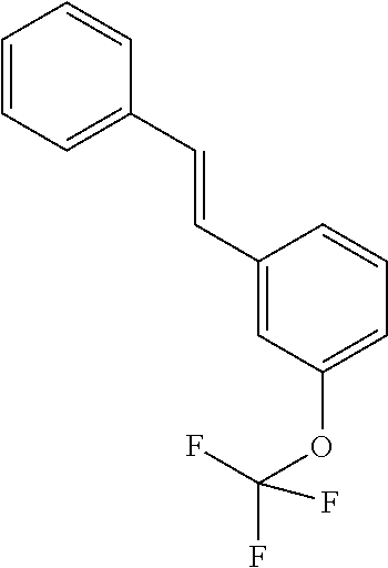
C1(C=CC2=CC=CC=C2)=CC(OC(F)(F)F)=CC=C1
